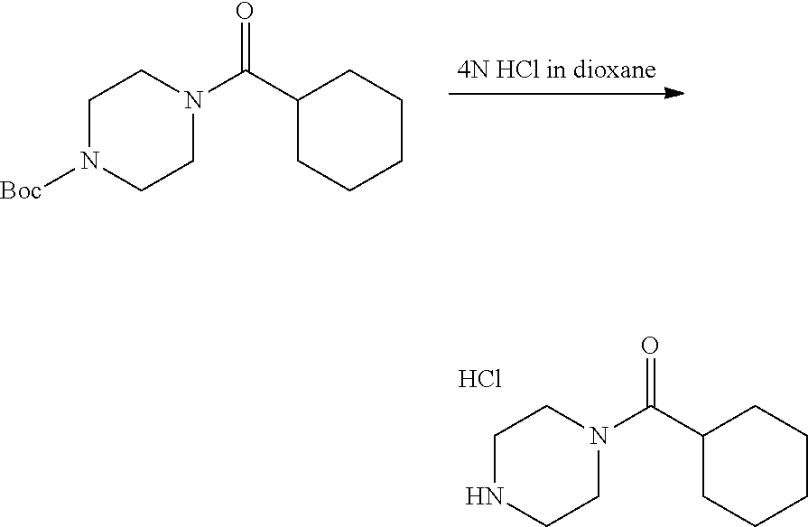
C1N([Boc])CCN(C(C2CCCCC2)=O)C1.C1NCCN(C(C2CCCCC2)=O)C1.Cl
